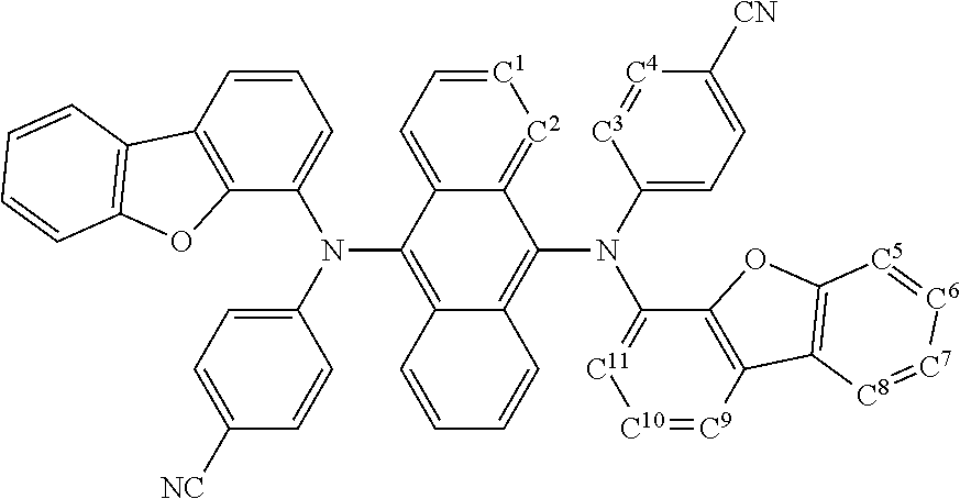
C1=CC2=C(C(N(C3=C4C(=C(N(C5=[C11][C10]=[C9]C6=C5OC5=C6[C8]=[C7][C6]=[C5]5)C5=CC=C([CN])[C4]=[C3]5)C5=[C2][C1]=CC=C35)C=CC=C4)C3=CC=C([NC])C=C3)=C1)OC1=C2C=CC=C1
